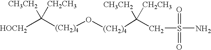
C([(CH2)4]O[(CH2)4]C(CS(N)(=O)=O)([CH3CH2])[CH2CH3])([CH3CH2])([CH2CH3])[HOCH2]
